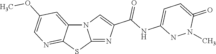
N12C3=CC(OC)=CN=C3SC1=NC(C(NC1=CC=C(=O)N(C)N1)=O)=C2
